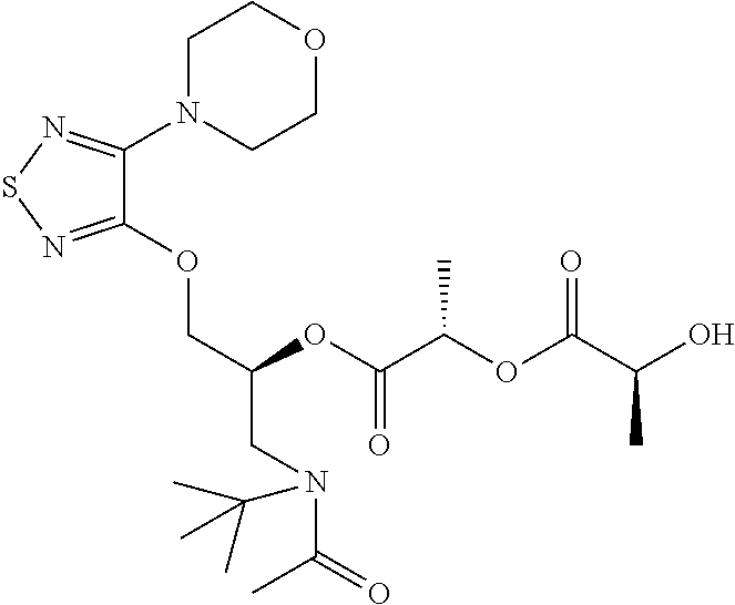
C1(OCC(CN(C(=O)C)C(C)(C)C)OC(C(OC(C(O)C)=O)C)=O)=NSN=C1N1CCOCC1
